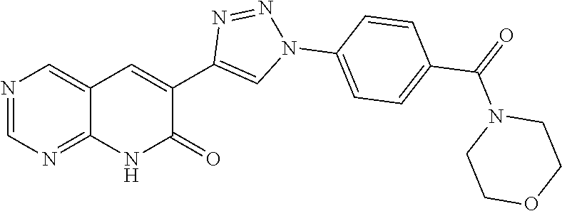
N1=CN=C2C(=C1)C=C(C1=CN(C3=CC=C(C(=O)N4CCOCC4)C=C3)N=N1)C(=O)N2
